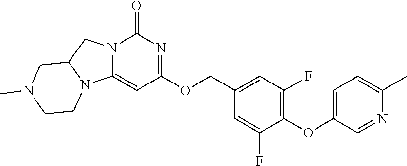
C12=CC(OCC3=CC(F)=C(OC4=CC=C(C)N=C4)C(F)=C3)=NC(=O)N1CC1N2CCN(C)C1
